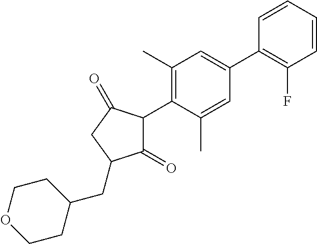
C1(=O)C(C2=C(C)C=C(C3=C(F)C=CC=C3)C=C2C)C(=O)CC1CC1CCOCC1
